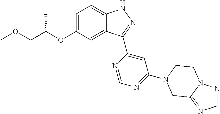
C1=C(OC(COC)C)C=C2C(=C1)NN=C2C1=CC(N2CCN3N=CN=C3C2)=NC=N1
